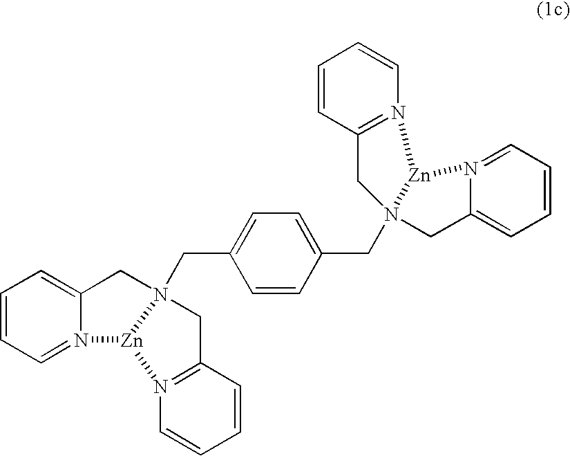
C1=CC=N2C(=C1)CN1(CC3=CC=C(CN45CC6=N(C=CC=C6)[Zn]4N4=CC=CC=C4C5)C=C3)[Zn]2N2=C(C1)C=CC=C2
